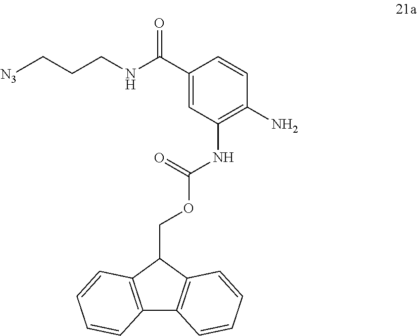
C1(C(NCCC[N3])=O)=CC(NC(=O)OCC2C3=C(C4=C2C=CC=C4)C=CC=C3)=C(N)C=C1
